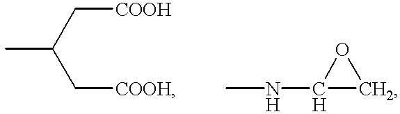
CC(C[COOH])C[COOH].CNC1CO1
